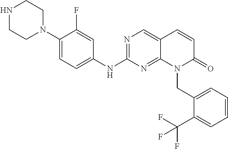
N1(C2=CC=C(NC3=NC=C4C(=N3)N(CC3=CC=CC=C3C(F)(F)F)C(=O)C=C4)C=C2F)CCNCC1
